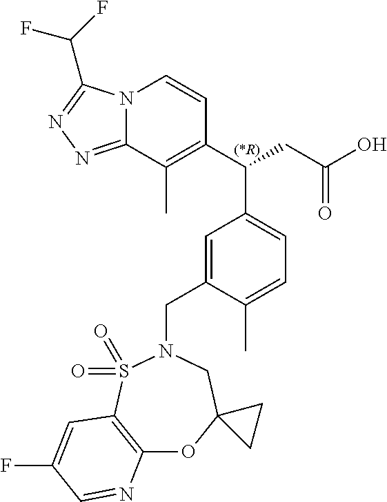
N12C(=NN=C1C(F)F)C(C)=C(C(CC(O)=O)C1=CC=C(C)C(CN3CC4(OC5=C(S3(=O)=O)C=C(F)C=N5)CC4)=C1)C=C2
